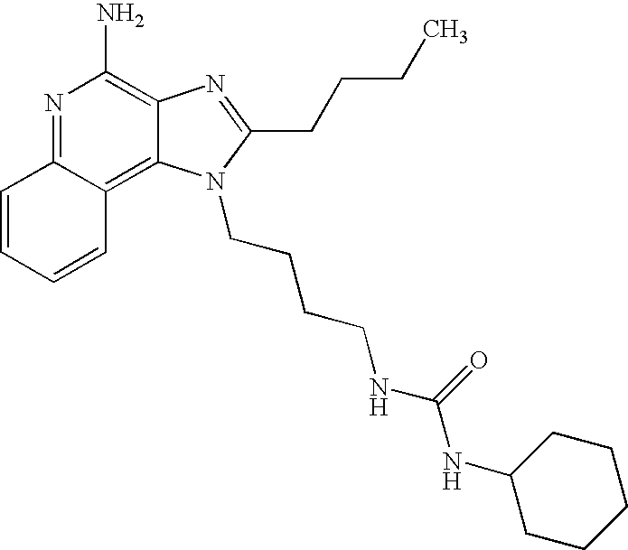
N1=C2C(=C3C(=C1N)N=C(CCCC)N3CCCCNC(NC1CCCCC1)=O)C=CC=C2
